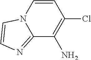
C12=NC=CN1C=CC(Cl)=C2N
